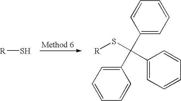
[R]S.C1=CC=CC(C(C2=CC=CC=C2)(S[R])C2=CC=CC=C2)=C1
